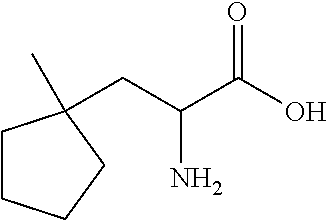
C(C(C(O)=O)N)C1(C)CCCC1
